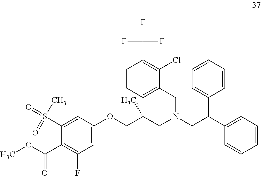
O(CC(CN(CC(C1=CC=CC=C1)C1=CC=CC=C1)CC1=CC=CC(C(F)(F)F)=C1Cl)C)C1=CC(F)=C(C(OC)=O)C(S(C)(=O)=O)=C1
